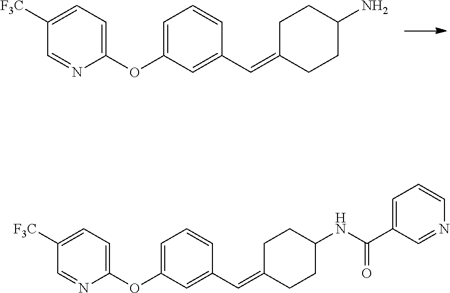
C1(OC2=CC=CC(C=C3CCC(N)CC3)=C2)=CC=C([F3C])C=N1.C1(OC2=CC=CC(C=C3CCC(NC(C4=CC=CN=C4)=O)CC3)=C2)=CC=C([F3C])C=N1
